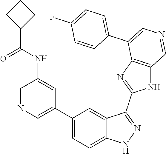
C1(C2=CN=CC(NC(=O)C3CCC3)=C2)=CC=C2C(=C1)C(C1=NC3=C(N1)C=NC=C3C1=CC=C(F)C=C1)=NN2
